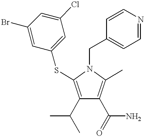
C1(C(C)C)=C(SC2=CC(Cl)=CC(Br)=C2)N(CC2=CC=NC=C2)C(C)=C1C(N)=O
